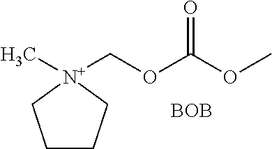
C1CC[N+](C)(COC(OC)=O)C1.[BOB]
